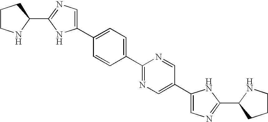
C1(C2=CN=C(C3=CC=C(C4=CN=C(C5NCCC5)N4)C=C3)N=C2)=CN=C(C2NCCC2)N1
